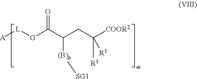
[A][L][G]C(C(CC([COOR2])([R1])[R1])[(B)b][SG1])=O
